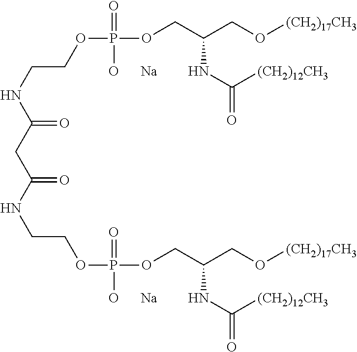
C(C(NCCOP(OCC(CO[(CH2)17CH3])NC(=O)[(CH2)12CH3])(=O)[O      Na])=O)C(NCCOP(OCC(CO[(CH2)17CH3])NC(=O)[(CH2)12CH3])(=O)[O      Na])=O
